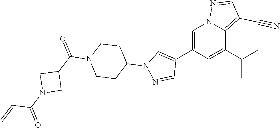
C1=C(C2=CN(C3CCN(C(C4CN(C(=O)C=C)C4)=O)CC3)N=C2)C=C(C(C)C)C2=C(C#N)C=NN12
